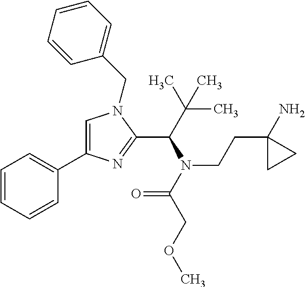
C1=C(C2=CC=CC=C2)N=C(C(N(CCC2(N)CC2)C(=O)COC)C(C)(C)C)N1CC1=CC=CC=C1
